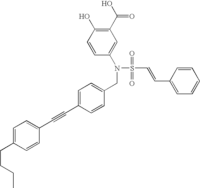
OC1=C(C(O)=O)C=C(N(S(C=CC2=CC=CC=C2)(=O)=O)CC2=CC=C(C#CC3=CC=C(CCCC)C=C3)C=C2)C=C1
